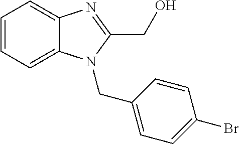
C1=CC=C2C(=C1)N=C(CO)N2CC1=CC=C(Br)C=C1
